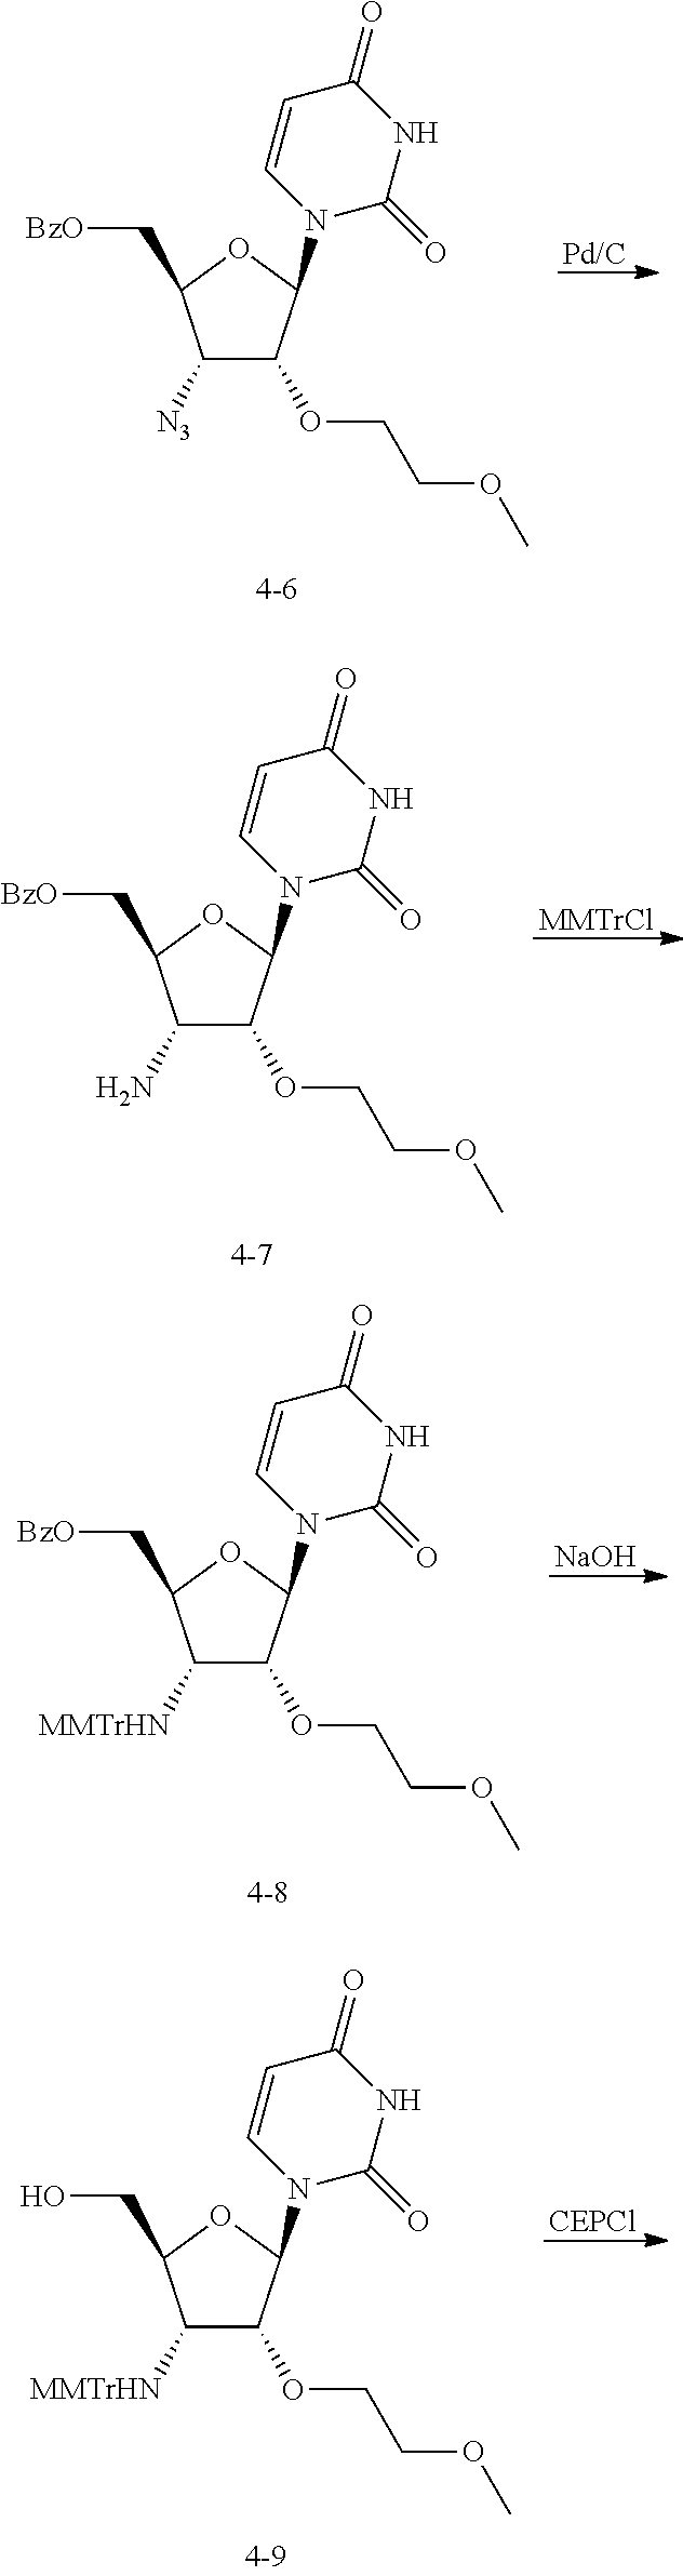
C1([N3])C(OCCOC)C(N2C(=O)NC(=O)C=C2)OC1C[BzO].[Pd/C].C1(N)C(OCCOC)C(N2C(=O)NC(=O)C=C2)OC1C[BzO].[MMTrCl].C1([MMTrHN])C(OCCOC)C(N2C(=O)NC(=O)C=C2)OC1C[BzO].[NaOH].C1([MMTrHN])C(OCCOC)C(N2C(=O)NC(=O)C=C2)OC1CO.[CEPCl]
